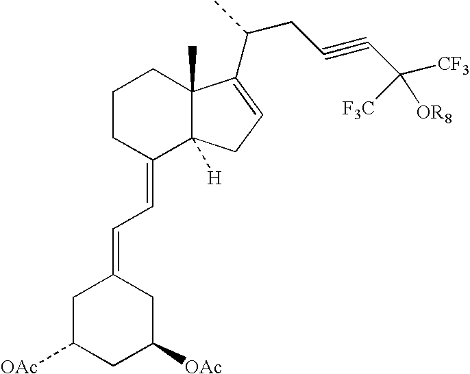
C1CCC(=CC=C2CC([OAc])CC([OAc])C2)C2([H])C1(C)C(C(CC#CC([OR8])([CF3])[F3C])C)=CC2
